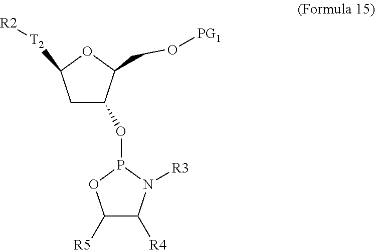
C1(OP2N([R3])C([R4])C([R5])O2)CC([T2][R2])OC1CO[PG1]
